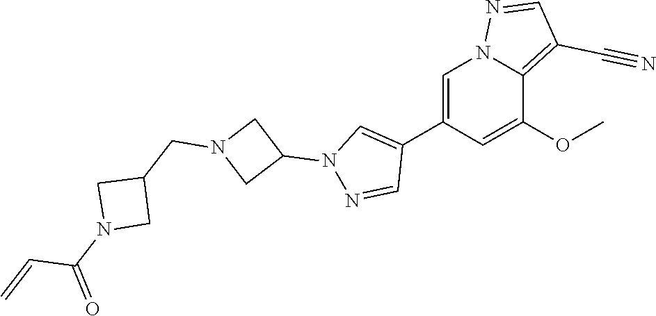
C1=C(C2=CN(C3CN(CC4CN(C(C=C)=O)C4)C3)N=C2)C=C(OC)C2=C(C#N)C=NN12
